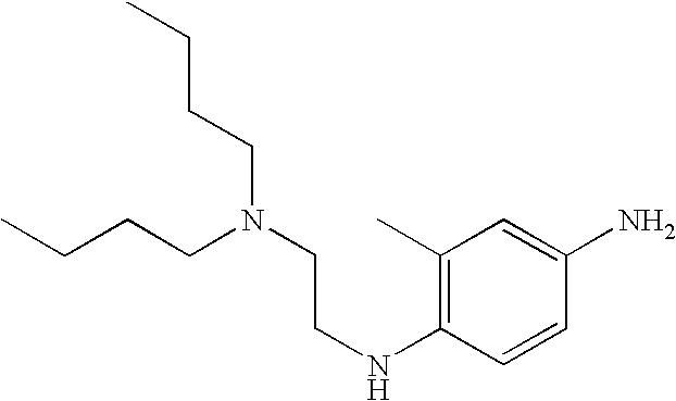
C(CN(CCNC1=C(C)C=C(N)C=C1)CCCC)CC
